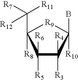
C1([R5])([R6])C([R3])([R4])C([R10])(B)[R9]C1([R8])C([R11])([R12])[R7]
